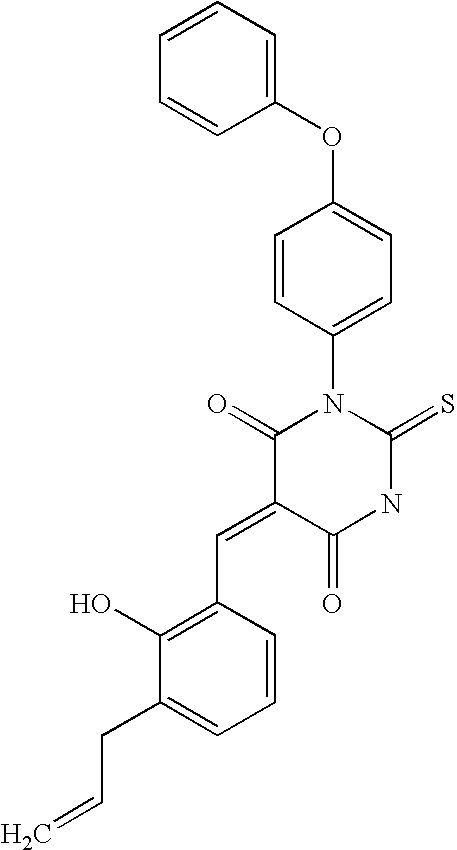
O=C1C(=CC2=C(O)C(CC=C)=CC=C2)C(=O)N(C2=CC=C(OC3=CC=CC=C3)C=C2)C(=S)N1
